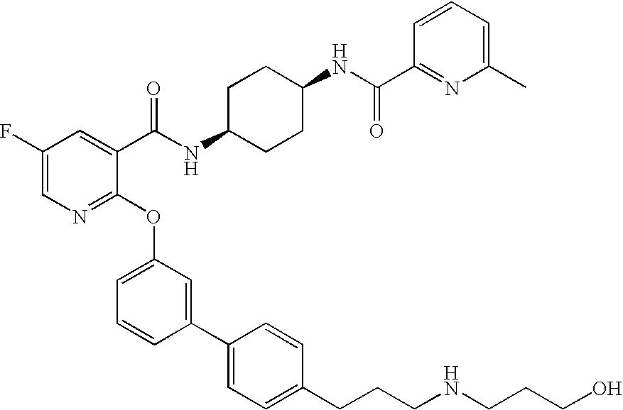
C1(F)=CN=C(OC2=CC=CC(C3=CC=C(CCCNCCCO)C=C3)=C2)C(C(NC2CCC(NC(=O)C3=NC(C)=CC=C3)CC2)=O)=C1
